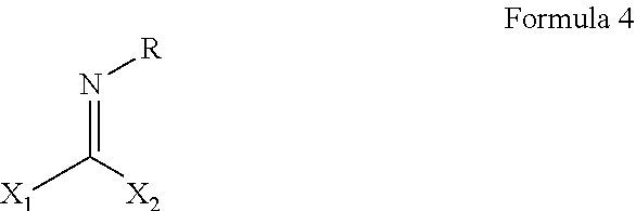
[X1]C([X2])=N[R]
